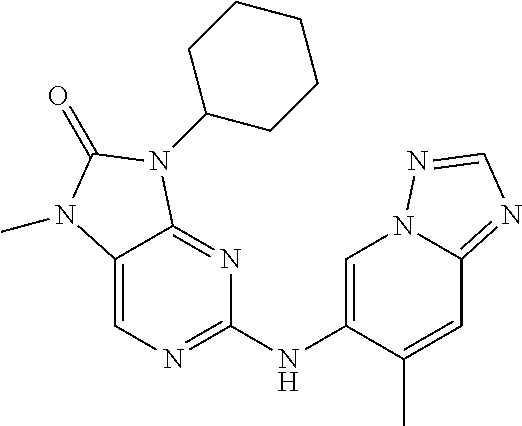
C12=CN=C(NC3=CN4C(=NC=N4)C=C3C)N=C1N(C1CCCCC1)C(=O)N2C
